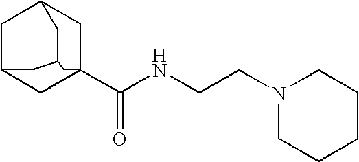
C1C2CC3(C(NCCN4CCCCC4)=O)CC1CC(C2)C3
